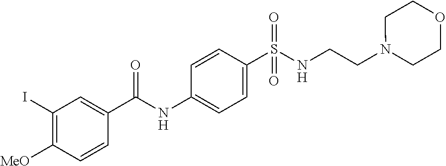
C1(I)=C([MeO])C=CC(C(NC2=CC=C(S(NCCN3CCOCC3)(=O)=O)C=C2)=O)=C1
